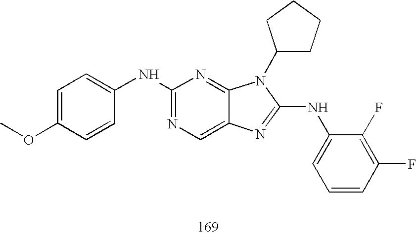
C1(NC2=CC=C(OC)C=C2)=NC=C2C(=N1)N(C1CCCC1)C(NC1=CC=CC(F)=C1F)=N2
